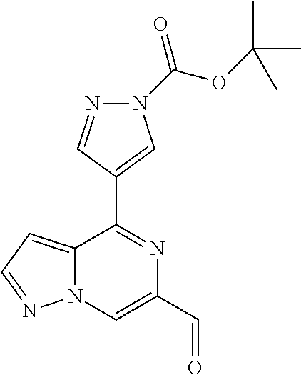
C12=CC=NN1C=C(C=O)N=C2C1=CN(C(OC(C)(C)C)=O)N=C1
